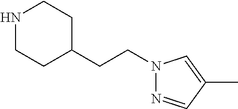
N1CCC(CCN2N=CC(C)=C2)CC1
